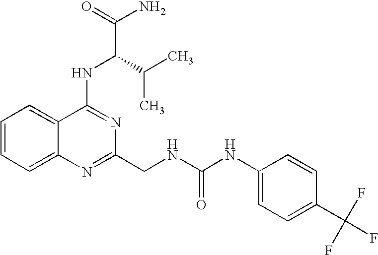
C1=CC=C2C(=C1)C(NC(C(N)=O)C(C)C)=NC(CNC(NC1=CC=C(C(F)(F)F)C=C1)=O)=N2
